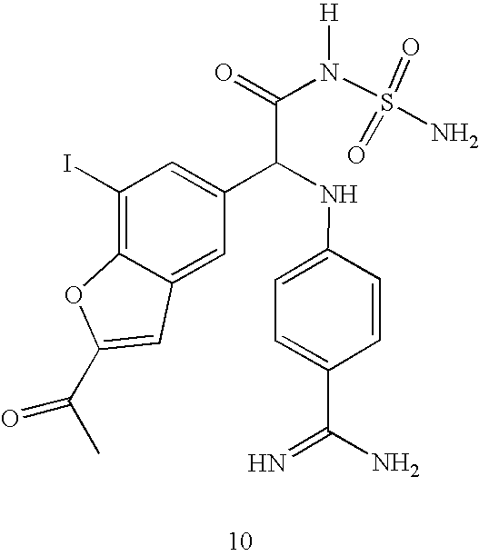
C1(I)=C2C(=CC(C(NC3=CC=C(C(=N)N)C=C3)C(=O)N(S(=O)(=O)N)[H])=C1)C=C(C(C)=O)O2
